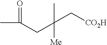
C(CC(C[CO2H])(C)[Me])(C)=O
